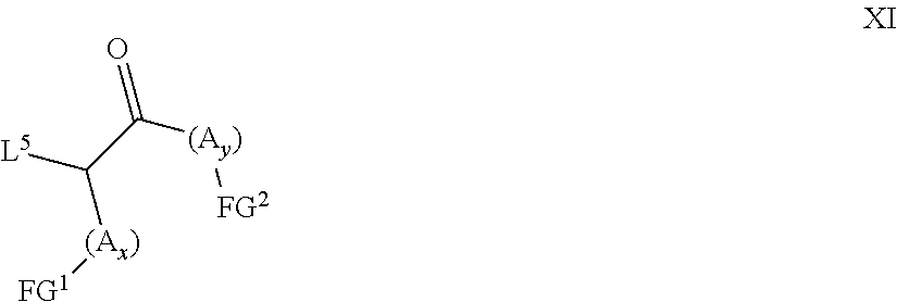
[L5]C(C([(Ay)][FG2])=O)[(Ax)][FG1]
